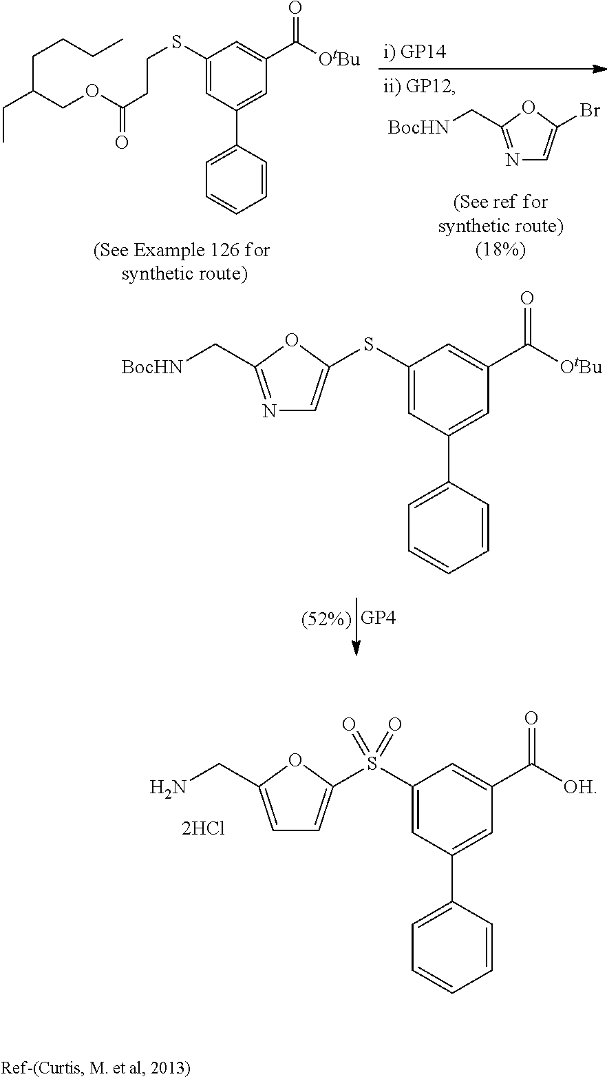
C1=C(CN)OC(S(C2=CC(C3=CC=CC=C3)=CC(C([OH])=O)=C2)(=O)=O)=C1.N1=C(C[BocHN])OC(SC2=CC(C3=CC=CC=C3)=CC(C([OtBu])=O)=C2)=C1.N1=C(C[BocHN])OC(Br)=C1.S(C1=CC(C2=CC=CC=C2)=CC(C([OtBu])=O)=C1)CCC(=O)OCC(CCCC)CC
